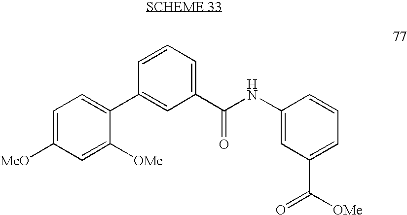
C1=C([MeO])C=C([OMe])C(C2=CC(C(NC3=CC(C([OMe])=O)=CC=C3)=O)=CC=C2)=C1
